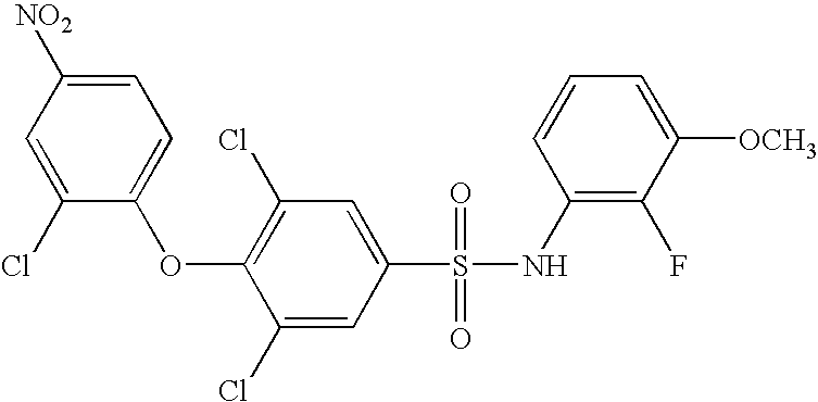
[NO2]C1=CC=C(OC2=C(Cl)C=C(S(=O)(=O)NC3=C(F)C([OCH3])=CC=C3)C=C2Cl)C(Cl)=C1
